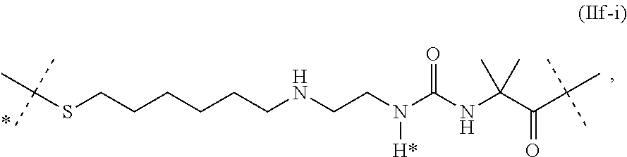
C(SCCCCCCNCCN(C(NC(C(C(C)(C)C)=O)(C)C)=O)[H*])(C)(C)C
